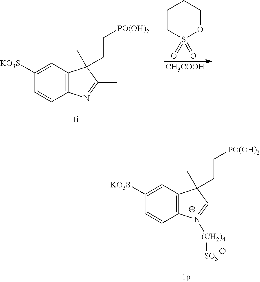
C1([KO3S])=CC2=C(C=C1)[N+]([(CH2)4][SO3])=C(C)C2(CC[PO(OH)2])C.C1([KO3S])=CC2=C(C=C1)N=C(C)C2(CC[PO(OH)2])C.C1CS(=O)(=O)OCC1.[CH3COOH]
